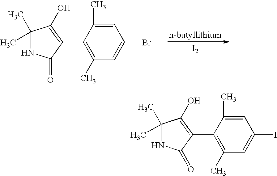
[I2].C1=C(C)C(C2=C(O)C(C)(C)NC2=O)=C(C)C=C1Br.C1=C(C)C(C2=C(O)C(C)(C)NC2=O)=C(C)C=C1I
